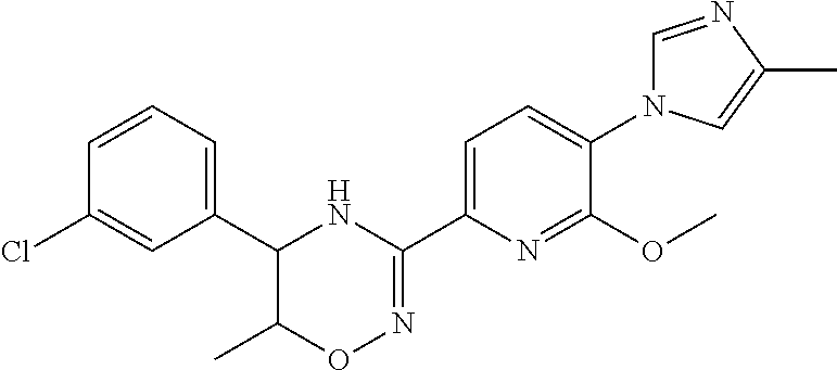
C1(C2=CC=C(N3C=NC(C)=C3)C(OC)=N2)=NOC(C)C(C2=CC=CC(Cl)=C2)N1
